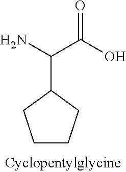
O=C(O)C(N)C1CCCC1
